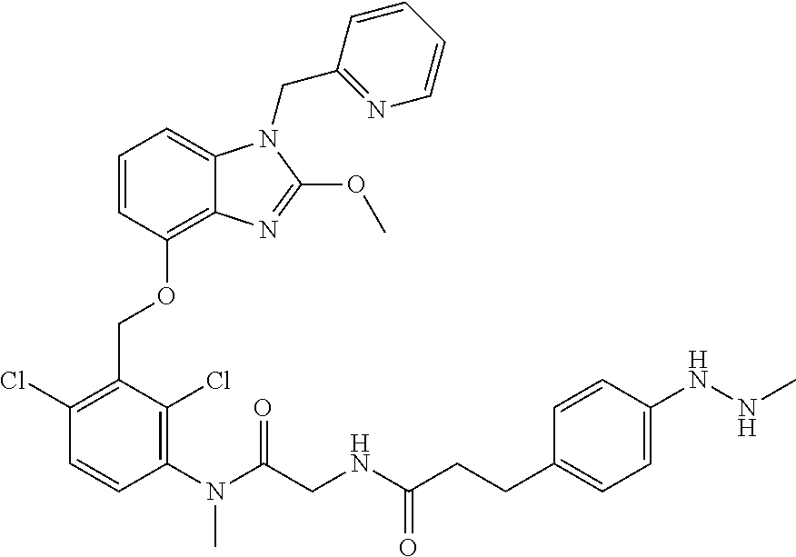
C1=CC(OCC2=C(Cl)C=CC(N(C)C(=O)CNC(CCC3=CC=C(NNC)C=C3)=O)=C2Cl)=C2C(=C1)N(CC1=NC=CC=C1)C(OC)=N2
